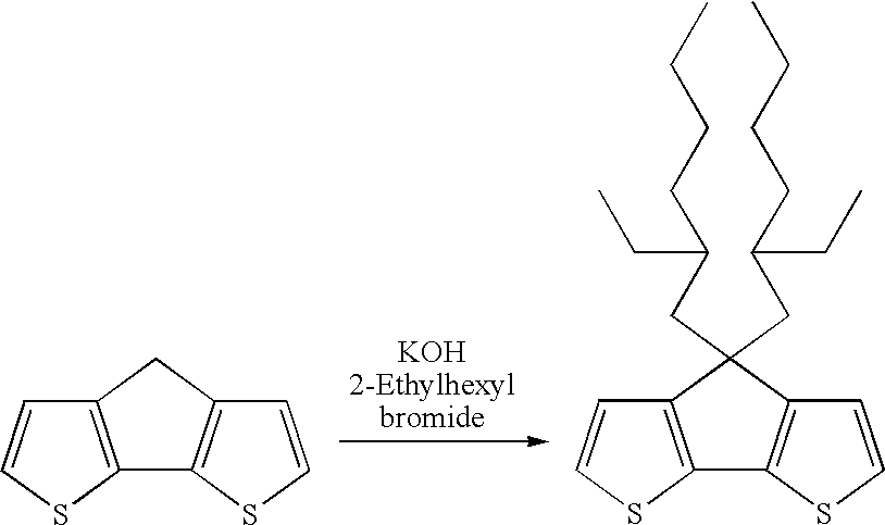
C12=C(CC3=C1SC=C3)C=CS2.C12=C(C(CC(CCCC)CC)(CC(CCCC)CC)C3=C1SC=C3)C=CS2
